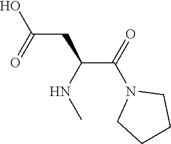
N1(C(C(CC(O)=O)NC)=O)CCCC1
